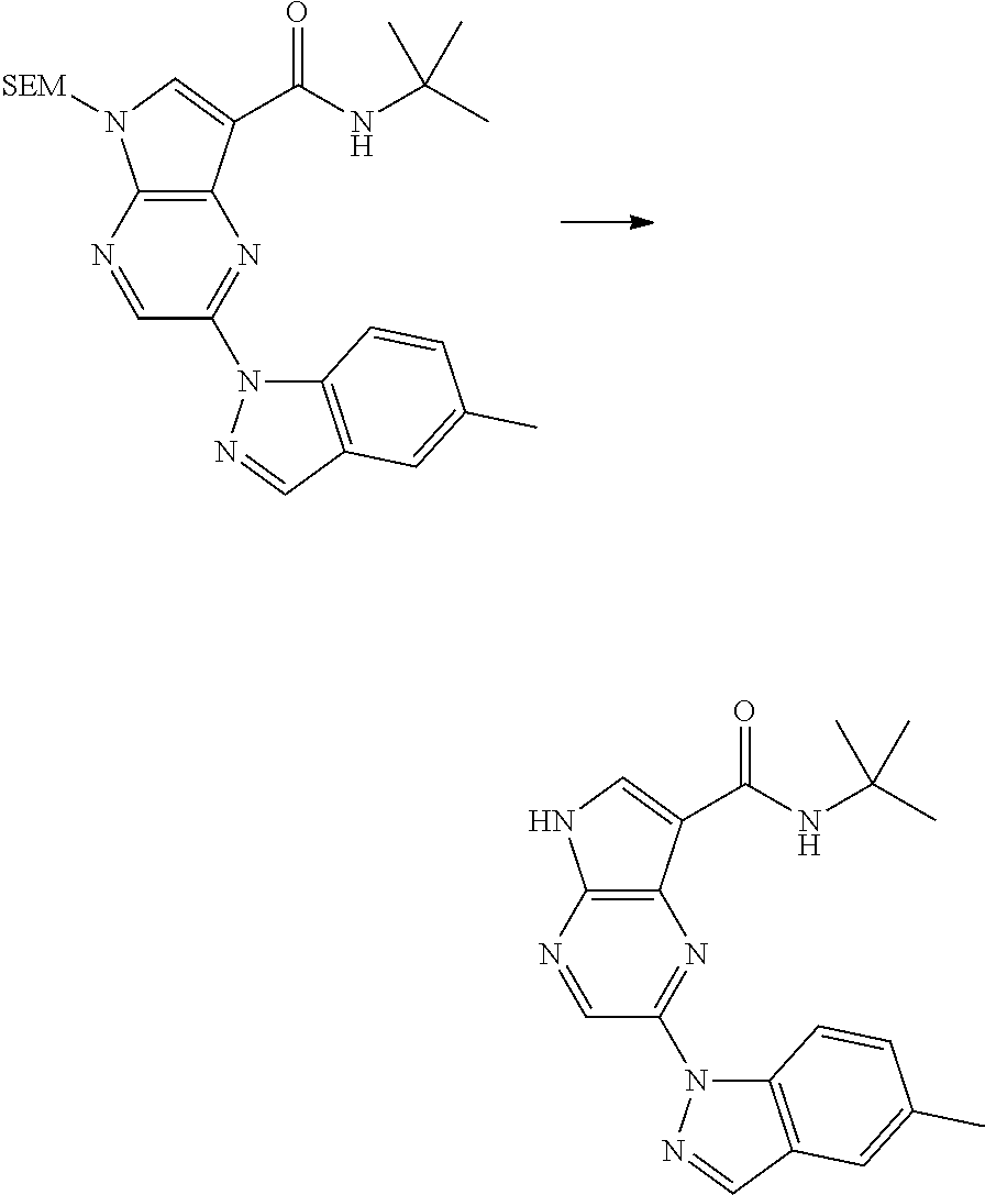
C12=C(C(C(NC(C)(C)C)=O)=CN1[SEM])N=C(N1C3=C(C=N1)C=C(C)C=C3)C=N2.C12=C(C(C(NC(C)(C)C)=O)=CN1)N=C(N1C3=C(C=N1)C=C(C)C=C3)C=N2
